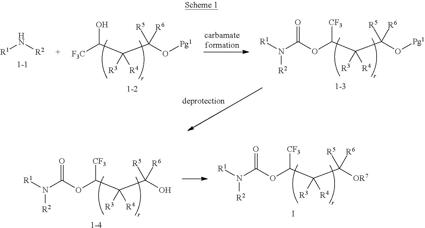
[F3C]C(C(C(O[Pg1])([R6])[R5])([R3])[R4])O.N([R1])[R2].O(C(C(C(O[Pg1])([R6])[R5])([R3])[R4])[CF3])C(N([R1])[R2])=O.O(C(C(C([OR7])([R6])[R5])([R3])[R4])[CF3])C(N([R1])[R2])=O.I.O(C(C(C(O)([R6])[R5])([R3])[R4])[CF3])C(N([R1])[R2])=O.[1-4]
